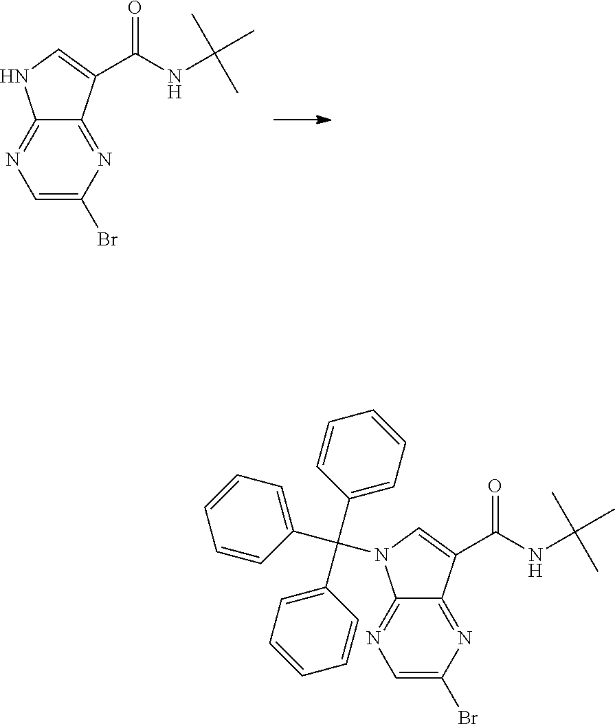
C1=C(Br)N=C2C(=N1)NC=C2C(NC(C)(C)C)=O.C1=C(Br)N=C2C(=N1)N(C(C1=CC=CC=C1)(C1=CC=CC=C1)C1=CC=CC=C1)C=C2C(NC(C)(C)C)=O
